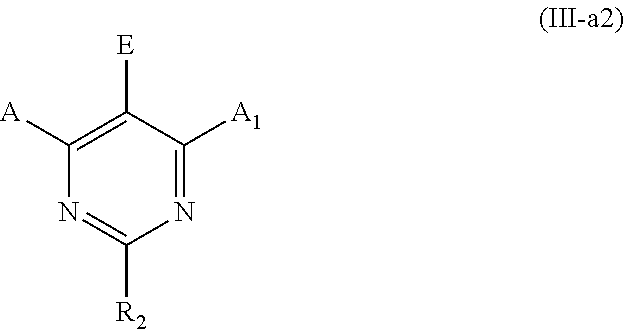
N1=C([A1])C([E])=C([A])N=C1[R2]
